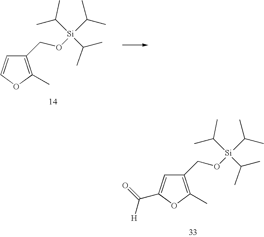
C1(CO[Si](C(C)C)(C(C)C)C(C)C)=C(C)OC=C1.C1(CO[Si](C(C)C)(C(C)C)C(C)C)=C(C)OC(C(=O)[H])=C1
